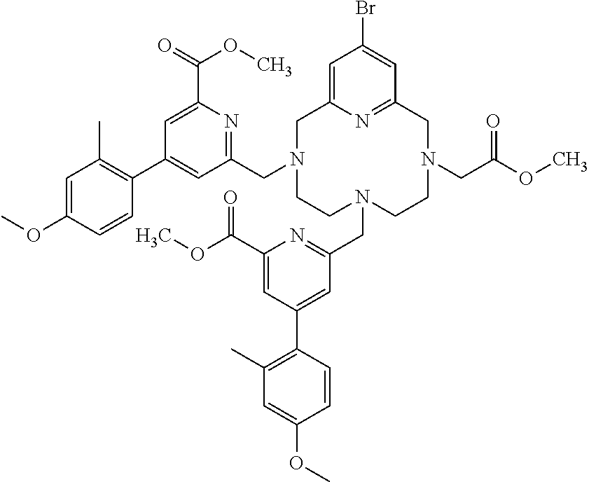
C1(C2=CC(CN3CC4=CC(Br)=CC(=N4)CN(CC(OC)=O)CCN(CC4=NC(C(OC)=O)=CC(C5=C(C)C=C(OC)C=C5)=C4)CC3)=NC(C(=O)OC)=C2)=C(C)C=C(OC)C=C1
